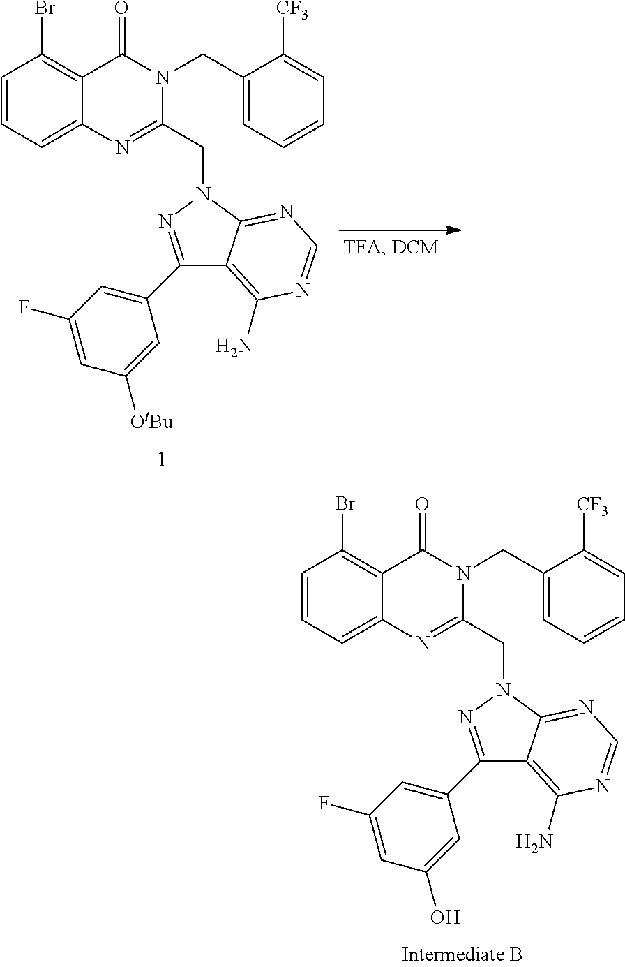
C1=CC=C2C(=C1Br)C(=O)N(CC1=CC=CC=C1[CF3])C(CN1N=C(C3=CC(F)=CC([OtBu])=C3)C3=C(N)N=CN=C13)=N2.C1=CC=C2C(=C1Br)C(=O)N(CC1=CC=CC=C1[CF3])C(CN1N=C(C3=CC(F)=CC(O)=C3)C3=C(N)N=CN=C13)=N2
